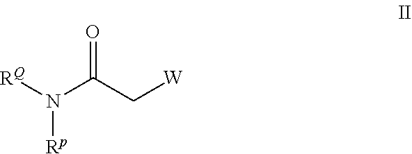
O=C(C[W])N([RQ])[Rp]
